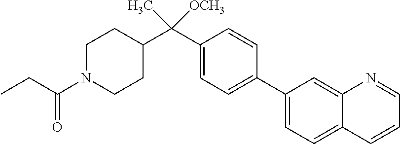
C1(C2=CC=C(C(C3CCN(C(CC)=O)CC3)([OCH3])C)C=C2)=CC=C2C(=C1)N=CC=C2
